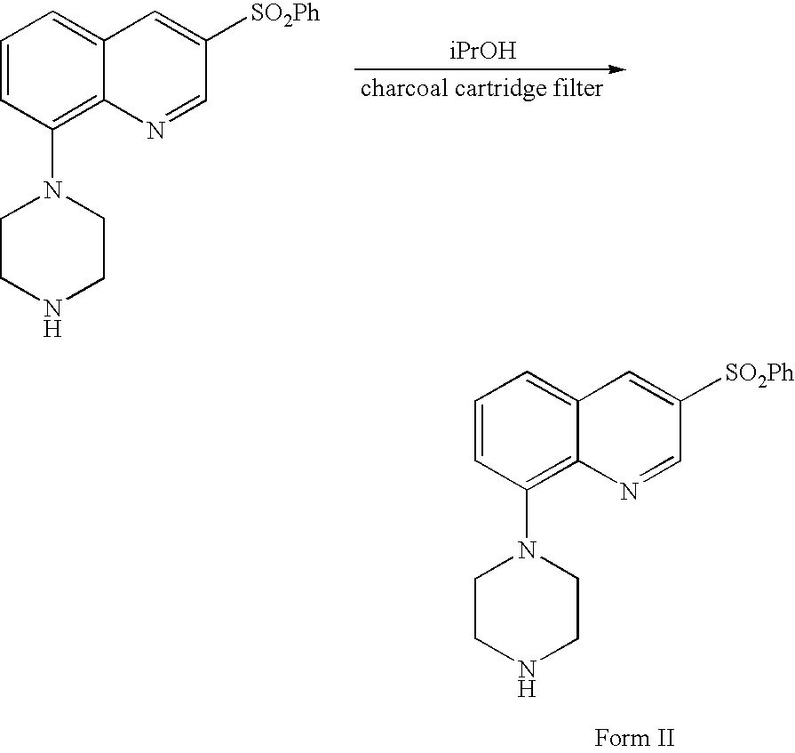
C1=CC(N2CCNCC2)=C2C(=C1)C=C([SO2Ph])C=N2.C1=CC(N2CCNCC2)=C2C(=C1)C=C([SO2Ph])C=N2
